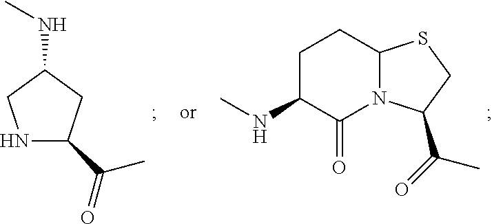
C1C(NC)C(=O)N2C(C1)SCC2C(=O)C.N1C(C(=O)C)CC(NC)C1
